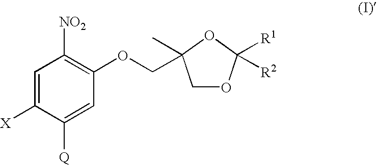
C1=C([X])C([Q])=CC(OCC2(C)COC([R1])([R2])O2)=C1[NO2]
